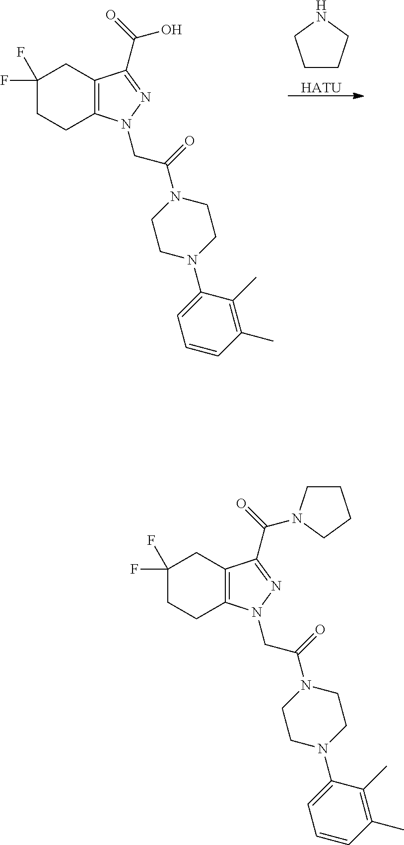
C1(F)(F)CCC2=C(C1)C(C(=O)O)=NN2CC(=O)N1CCN(C2=CC=CC(C)=C2C)CC1.[HATU].C1CCNC1.C1(F)(F)CCC2=C(C1)C(C(=O)N1CCCC1)=NN2CC(=O)N1CCN(C2=CC=CC(C)=C2C)CC1
